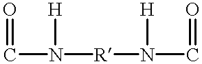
O=CN([R]N([H])C=O)[H]
